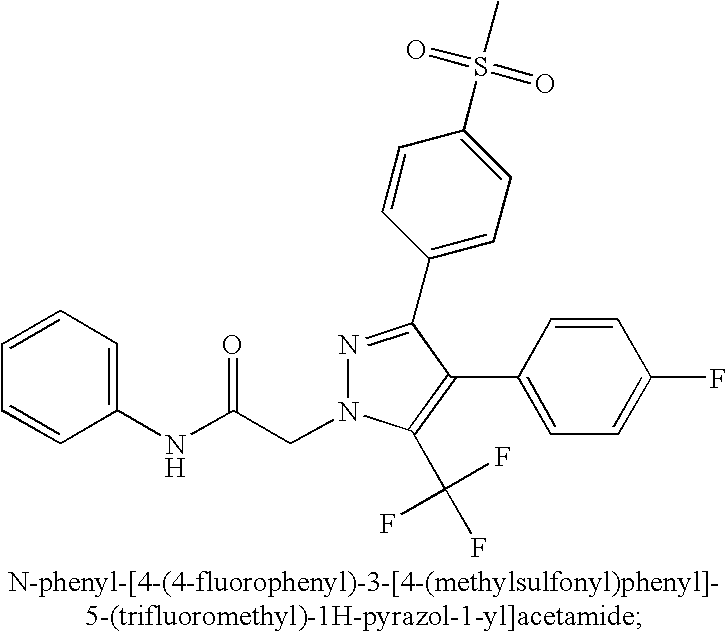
C1(NC(CN2N=C(C3=CC=C(S(C)(=O)=O)C=C3)C(C3=CC=C(F)C=C3)=C2C(F)(F)F)=O)=CC=CC=C1
